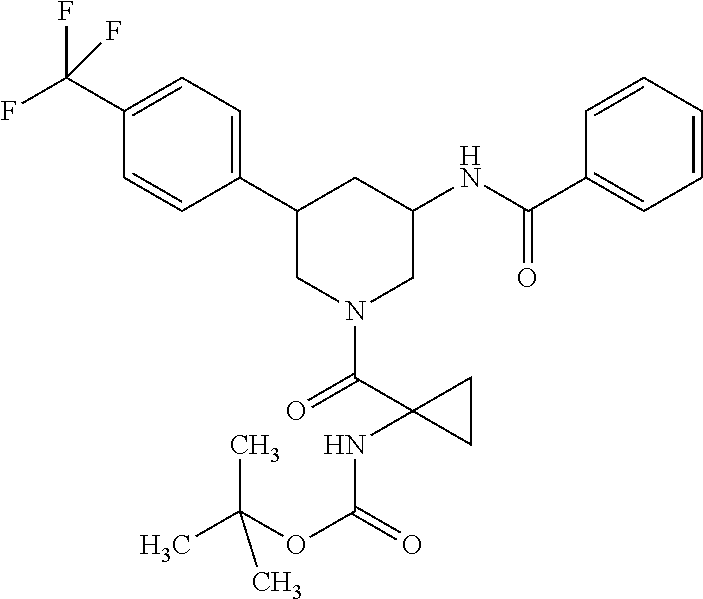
C1(C(F)(F)F)=CC=C(C2CN(C(=O)C3(NC(OC(C)(C)C)=O)CC3)CC(NC(C3=CC=CC=C3)=O)C2)C=C1
